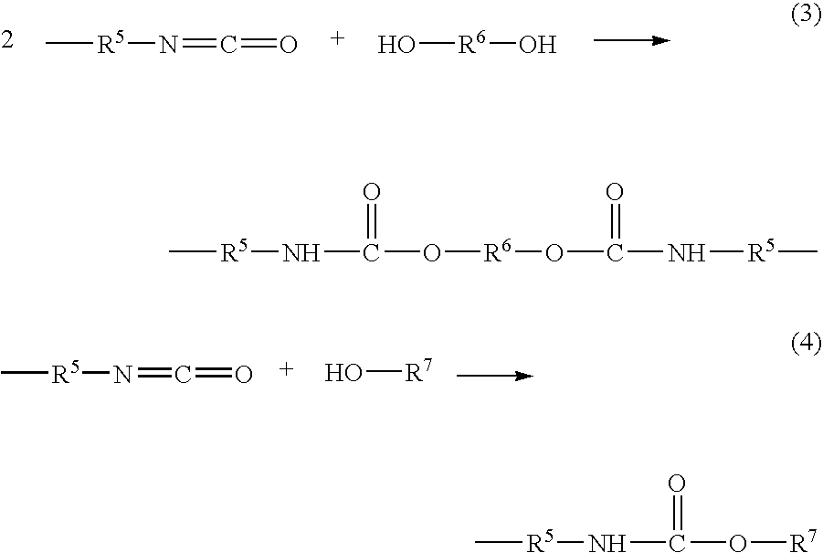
C[R5]N=C=O.O[R6]O.C[R5]N=C=O.O[R7].C[R5]NC(=O)O[R6]OC(N[R5]C)=O.C[R5]NC(=O)O[R7]
